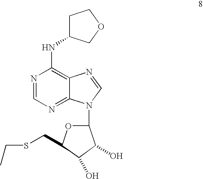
N1=CN=C2C(=C1NC1CCOC1)N=CN2C1OC(CSCC)C(O)C1O
